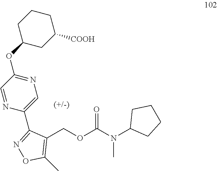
C1(COC(N(C2CCCC2)C)=O)=C(C)ON=C1C1=CN=C(OC2CC([COOH])CCC2)C=N1
